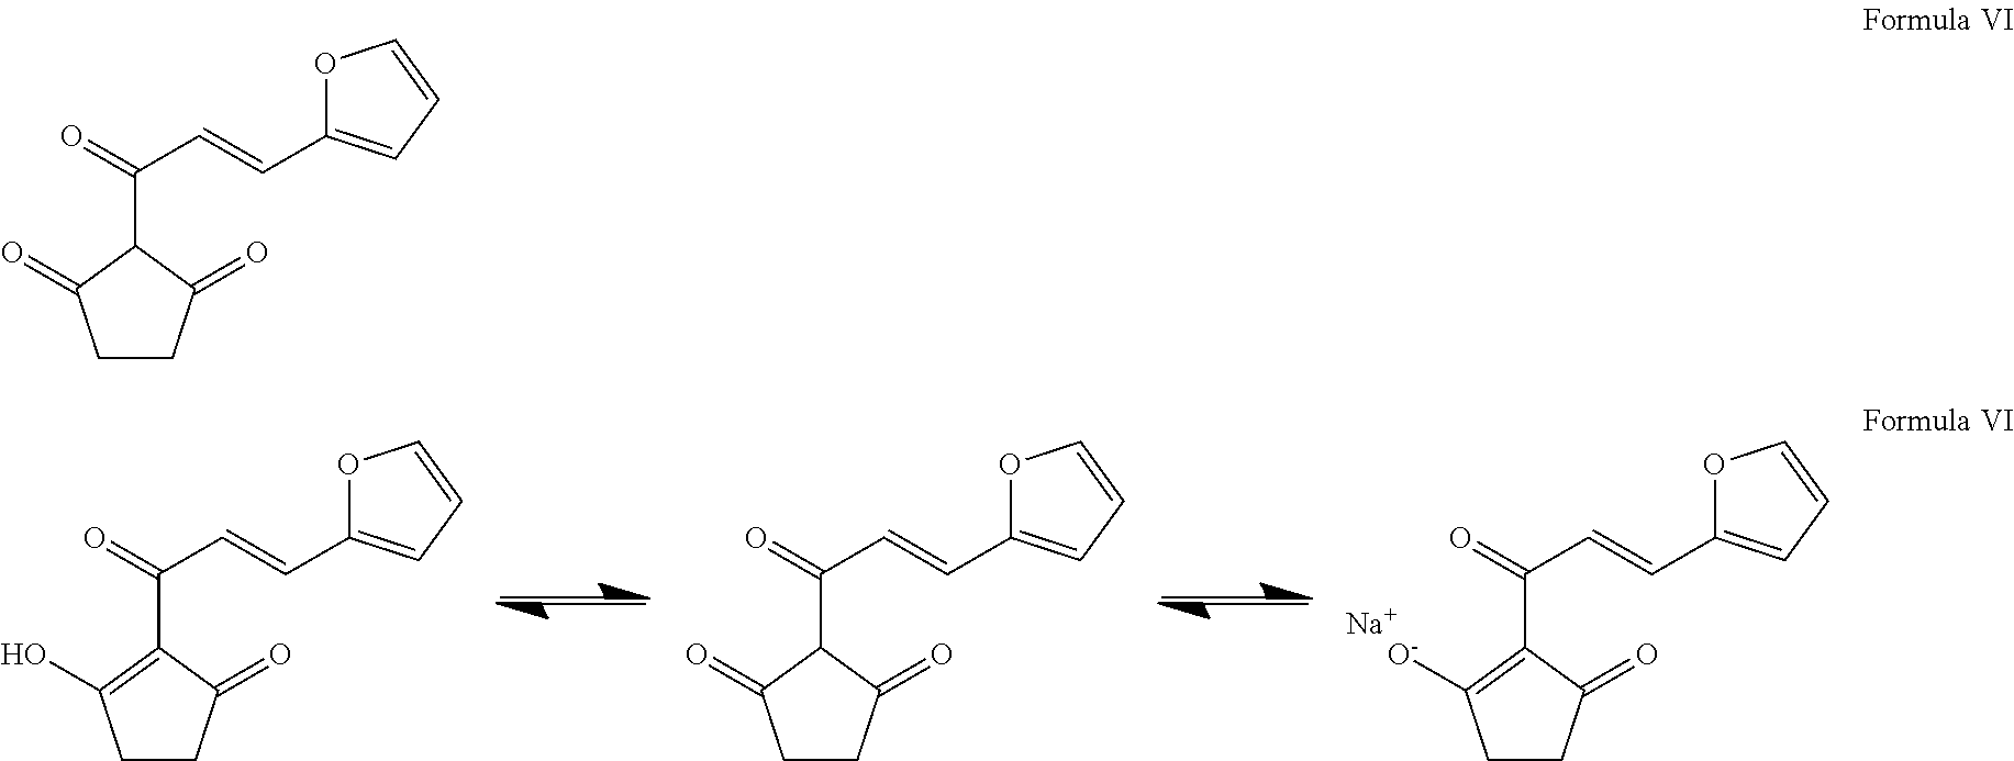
C1CC(=O)C(C(=O)C=CC2=CC=CO2)=C1O.C1CC(=O)C(C(=O)C=CC2=CC=CO2)C1=O.C1CC(=O)C(C(=O)C=CC2=CC=CO2)=C1[O-].[Na].C1CC(=O)C(C(=O)C=CC2=CC=CO2)C1=O
